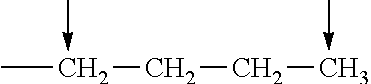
CC(CCC<-C)<-C
